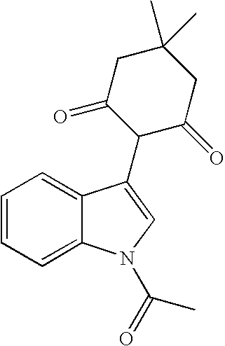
C1=CC=C2C(=C1)C(C1C(=O)CC(C)(C)CC1=O)=CN2C(=O)C
